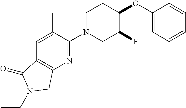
C1(OC2CCN(C3=NC4=C(C=C3C)C(=O)N(CC)C4)CC2F)=CC=CC=C1
